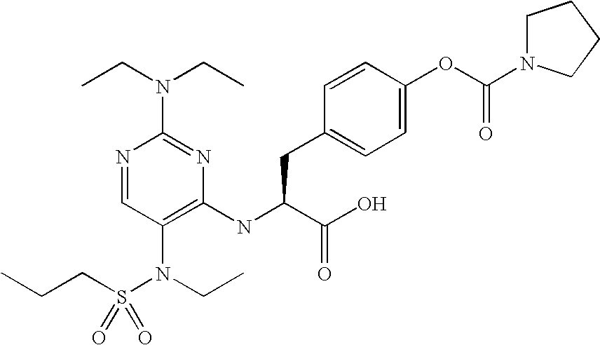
N1=CC(N(CC)S(CCC)(=O)=O)=C(NC(C(O)=O)CC2=CC=C(OC(N3CCCC3)=O)C=C2)N=C1N(CC)CC
